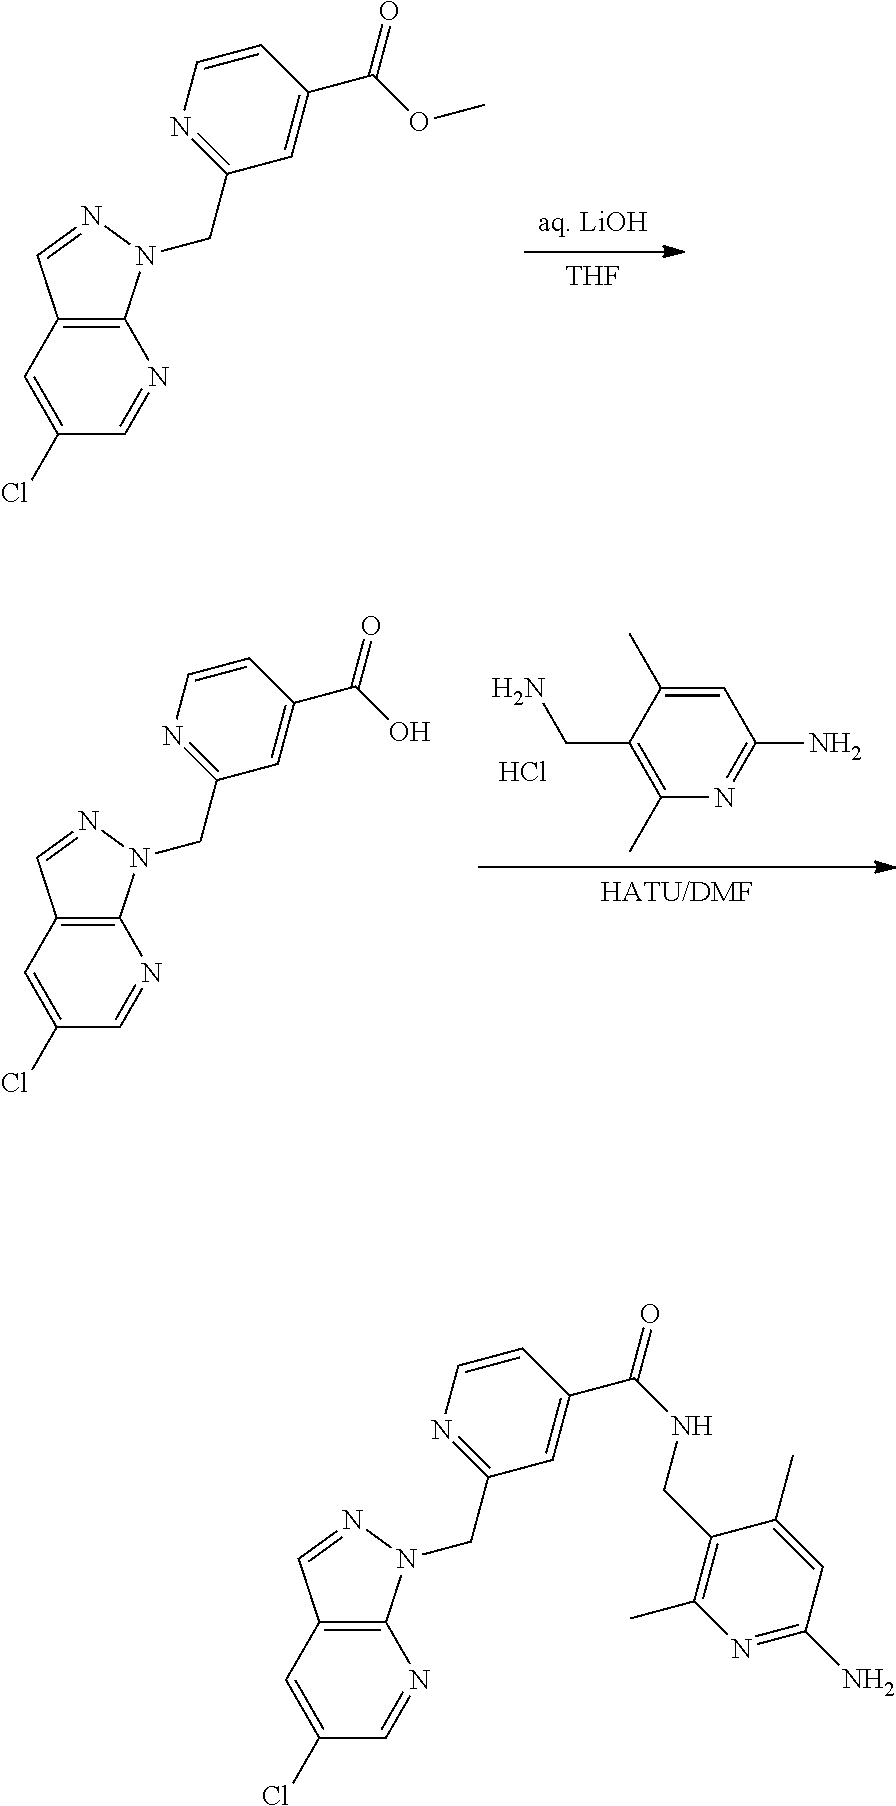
[aq. LiOH].[THF].C12=C(N=CC(Cl)=C1)N(CC1=NC=CC(C(OC)=O)=C1)N=C2.Cl.C1=C(C)C(CN)=C(C)N=C1N.[HATU/DMF].C12=C(N=CC(Cl)=C1)N(CC1=NC=CC(C(O)=O)=C1)N=C2.C12=C(N=CC(Cl)=C1)N(CC1=NC=CC(C(NCC3=C(C)N=C(N)C=C3C)=O)=C1)N=C2
